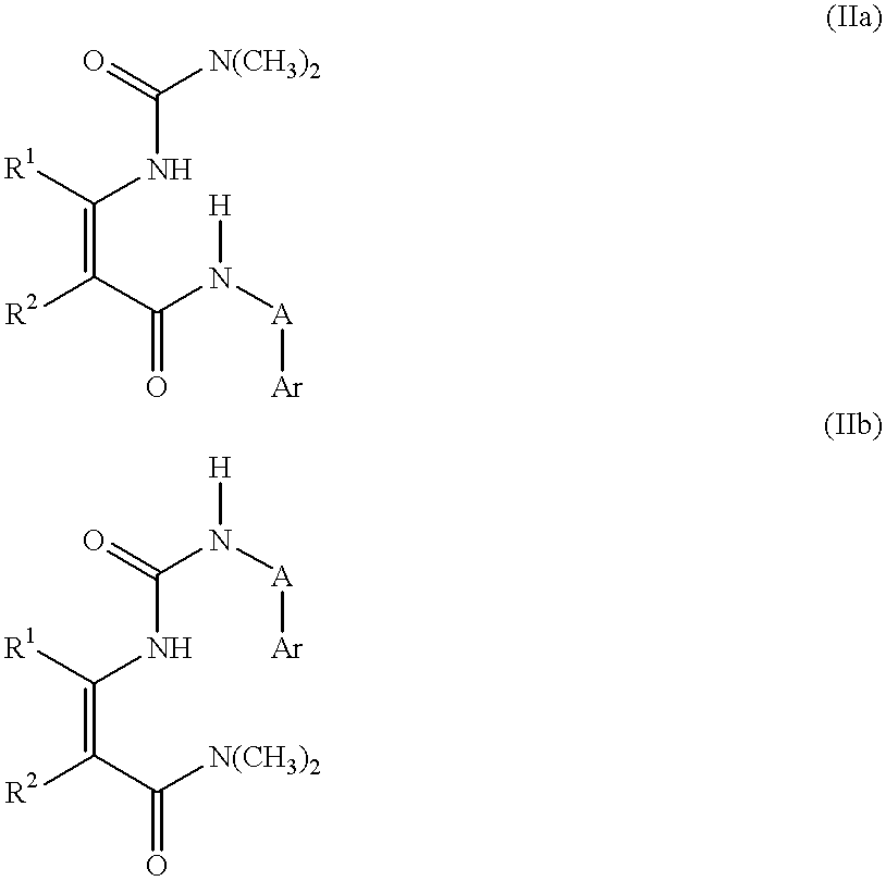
C(=C(C(N([H])[A][Ar])=O)[R2])(NC([N(CH3)2])=O)[R1].C(=C(C([N(CH3)2])=O)[R2])(NC(N([A][Ar])[H])=O)[R1]
